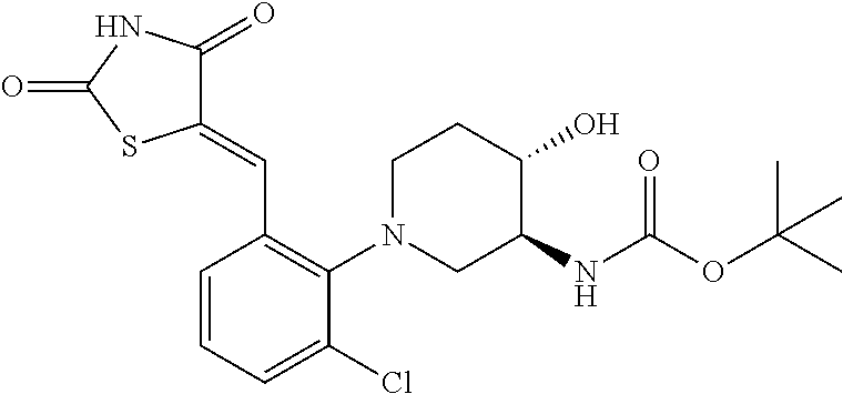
C1(=CC2=C(N3CCC(O)C(NC(OC(C)(C)C)=O)C3)C(Cl)=CC=C2)C(=O)NC(=O)S1
